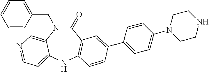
C1=CC(CN2C(=O)C3=C(NC4=CC=NC=C24)C=CC(C2=CC=C(N4CCNCC4)C=C2)=C3)=CC=C1
